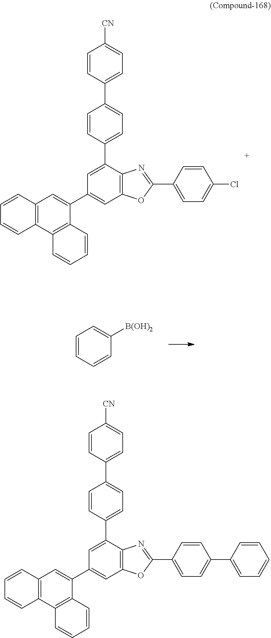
ClC1=CC=C(C2=NC3=C(O2)C=C(C2=CC4=C(C5=C2C=CC=C5)C=CC=C4)C=C3C2=CC=C(C3=CC=C([CN])C=C3)C=C2)C=C1.C1=CC=C([B(OH)2])C=C1.C1(C2=CC=C(C3=NC4=C(O3)C=C(C3=CC5=C(C6=C3C=CC=C6)C=CC=C5)C=C4C3=CC=C(C4=CC=C([CN])C=C4)C=C3)C=C2)=CC=CC=C1
